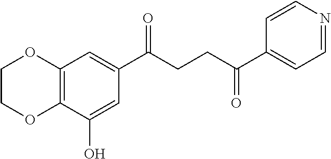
C12=C(C(O)=CC(C(CCC(C3=CC=NC=C3)=O)=O)=C1)OCCO2
